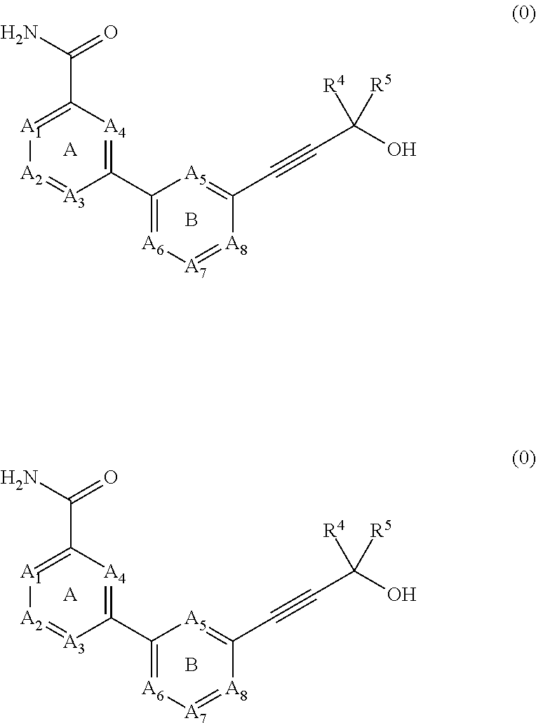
C1(C2=[A6][A7]=[A8]C(C#CC(O)([R4])[R5])=[A5]2)=[A4]C(C(N)=O)=[A1][A2]=[A3]1.[A].B.C1(C2=[A6][A7]=[A8]C(C#CC(O)([R4])[R5])=[A5]2)=[A4]C(C(N)=O)=[A1][A2]=[A3]1.[A].B
